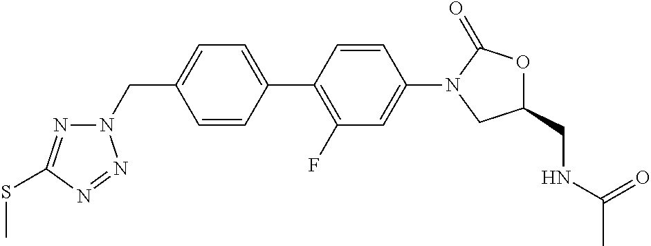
C1(CN2N=C(SC)N=N2)=CC=C(C2=C(F)C=C(N3CC(CNC(C)=O)OC3=O)C=C2)C=C1
